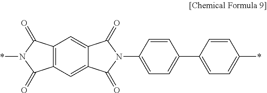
C12=C(C=C3C(=C1)C(=O)N(C1=CC=C(C4=CC=C(*)C=C4)C=C1)C3=O)C(=O)N(*)C2=O
